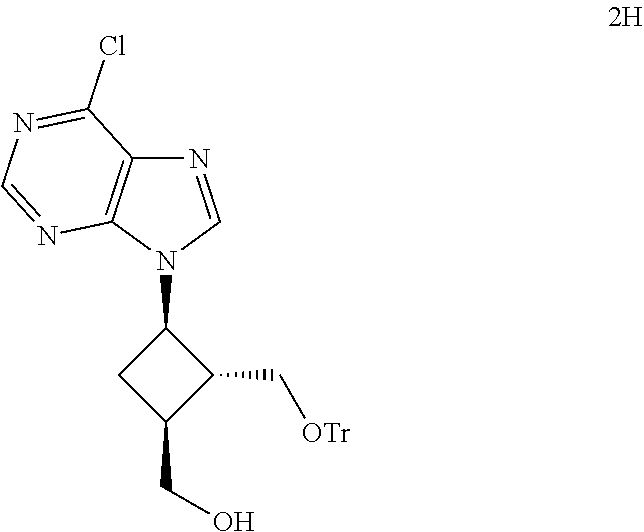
C1(N2C=NC3=C2N=CN=C3Cl)CC(CO)C1C[OTr]
